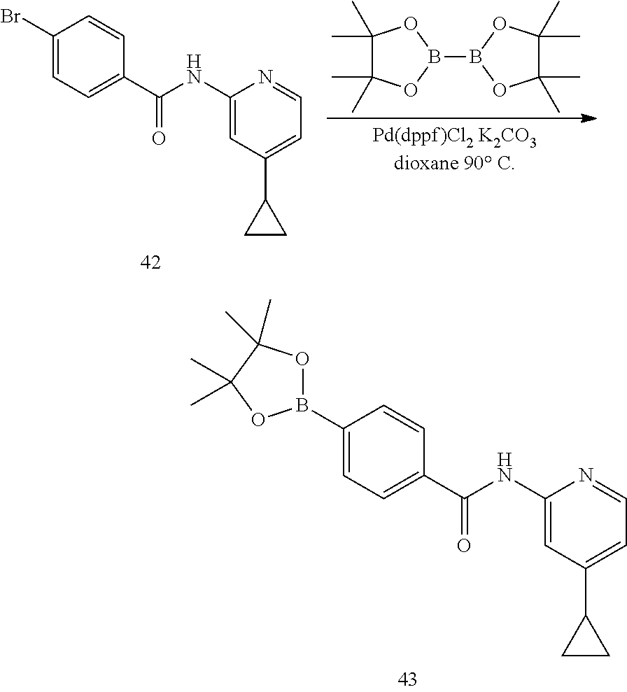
C1(C)(C)C(C)(C)OB(B2OC(C)(C)C(C)(C)O2)O1.C1(Br)=CC=C(C(NC2=CC(C3CC3)=CC=N2)=O)C=C1.C1(B2OC(C)(C)C(C)(C)O2)=CC=C(C(NC2=CC(C3CC3)=CC=N2)=O)C=C1
